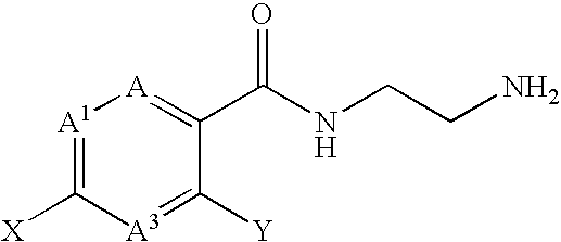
[A1]1=C([X])[A3]=C([Y])C(C(NCCN)=O)=[A]1
